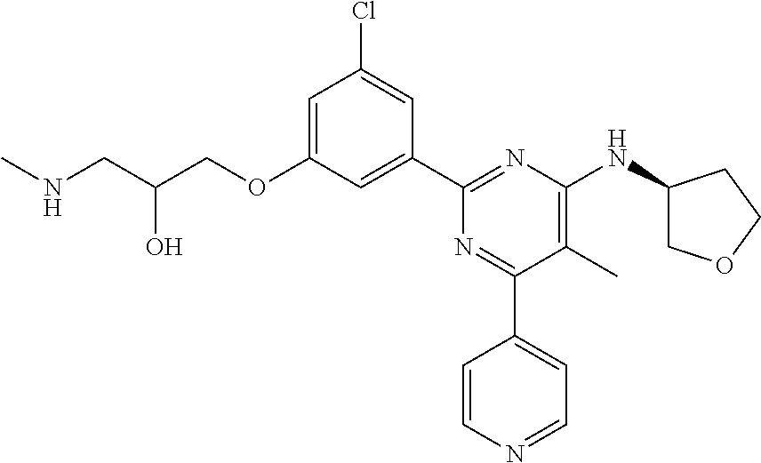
N(CC(COC1=CC(Cl)=CC(C2=NC(NC3COCC3)=C(C)C(C3=CC=NC=C3)=N2)=C1)O)C
